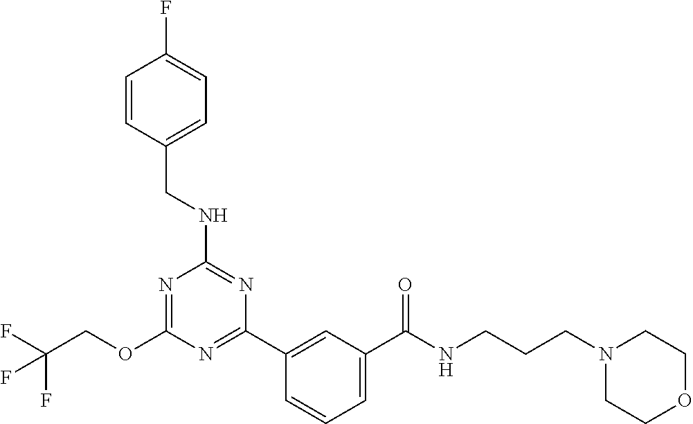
O(C1=NC(NCC2=CC=C(F)C=C2)=NC(C2=CC(C(NCCCN3CCOCC3)=O)=CC=C2)=N1)CC(F)(F)F
